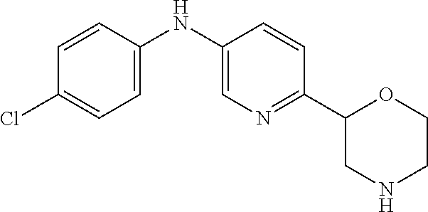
C1(Cl)=CC=C(NC2=CN=C(C3CNCCO3)C=C2)C=C1
